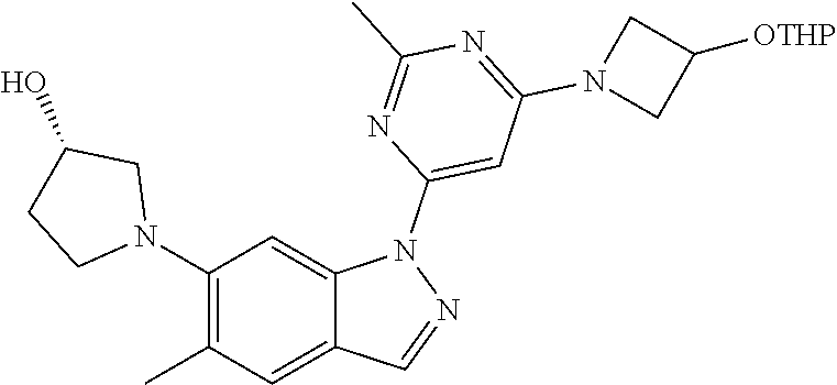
C1(N2CC(O)CC2)=C(C)C=C2C(=C1)N(C1=CC(N3CC([OTHP])C3)=NC(C)=N1)N=C2
